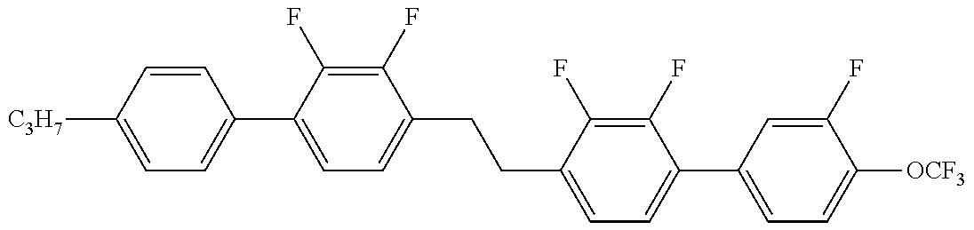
C1=C([C3H7])C=CC(C2=CC=C(CCC3=CC=C(C4=CC=C([OCF3])C(F)=C4)C(F)=C3F)C(F)=C2F)=C1
